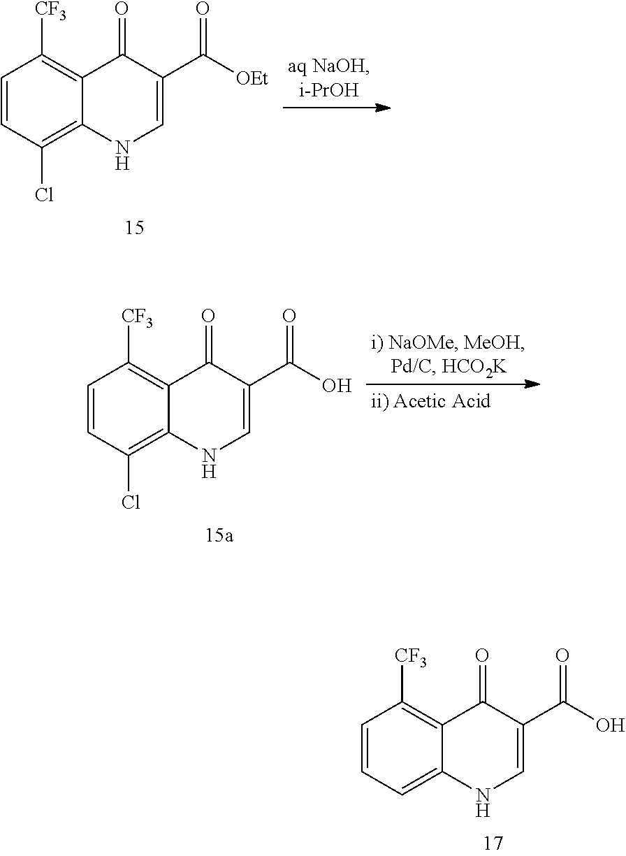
C12=C([CF3])C=CC=C1NC=C(C(O)=O)C2=O.C12=C([CF3])C=CC(Cl)=C1NC=C(C([OEt])=O)C2=O.C12=C([CF3])C=CC(Cl)=C1NC=C(C(O)=O)C2=O
